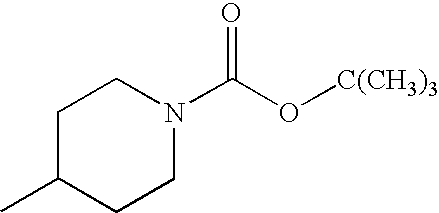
C1C(C)CCN(C(O[C(CH3)3])=O)C1
